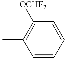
C1=CC=CC([OCHF2])=C1C
